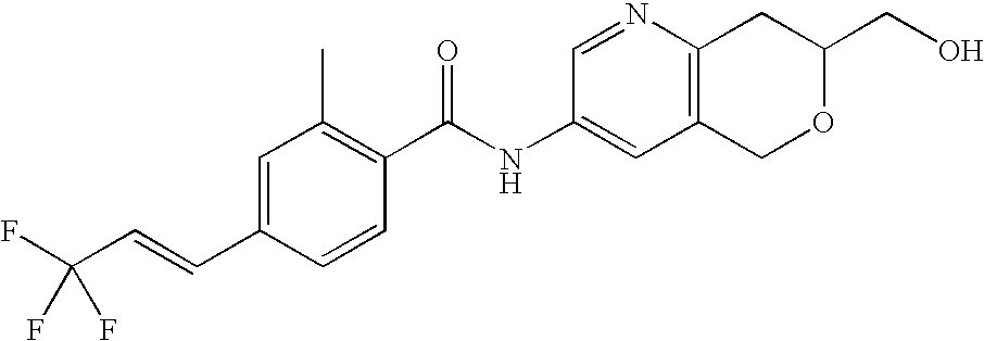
C1=C(C=CC(F)(F)F)C=CC(C(NC2=CC3=C(N=C2)CC(CO)OC3)=O)=C1C
